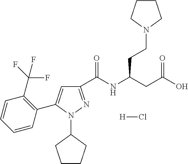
C1(C(NC(CC(O)=O)CCN2CCCC2)=O)=NN(C2CCCC2)C(C2=C(C(F)(F)F)C=CC=C2)=C1.[H]Cl
